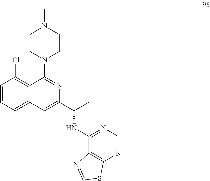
C1=CC=C2C(=C1Cl)C(N1CCN(C)CC1)=NC(C(C)NC1=NC=NC3=C1N=CS3)=C2
